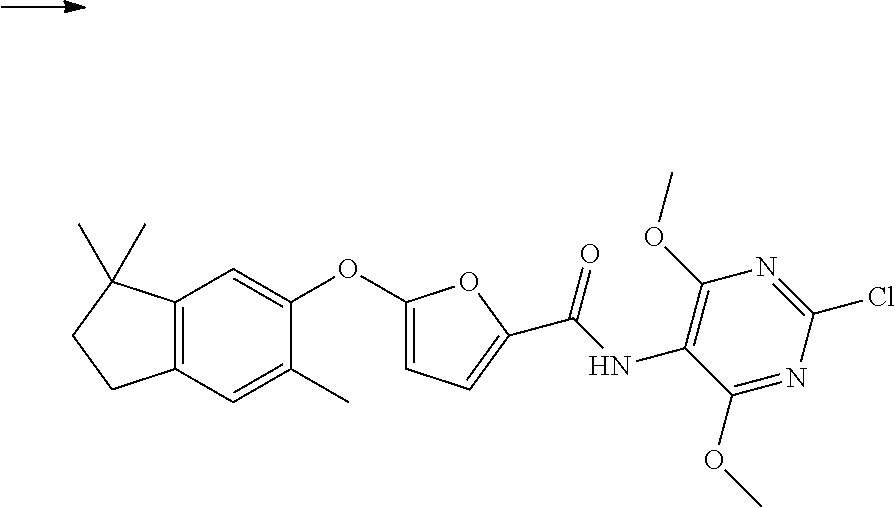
C12=C(C=C(C)C(OC3=CC=C(C(NC4=C(OC)N=C(Cl)N=C4OC)=O)O3)=C1)CCC2(C)C
